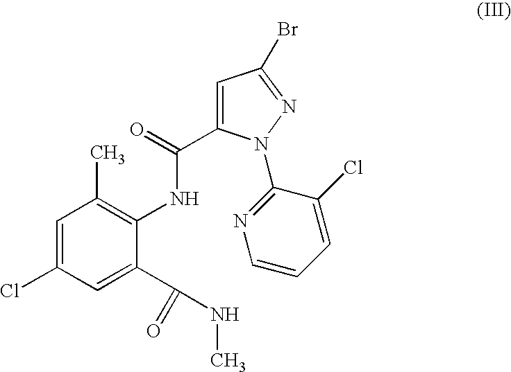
C1=C(Cl)C=C(C(=O)NC)C(NC(=O)C2=CC(Br)=NN2C2=NC=CC=C2Cl)=C1C
